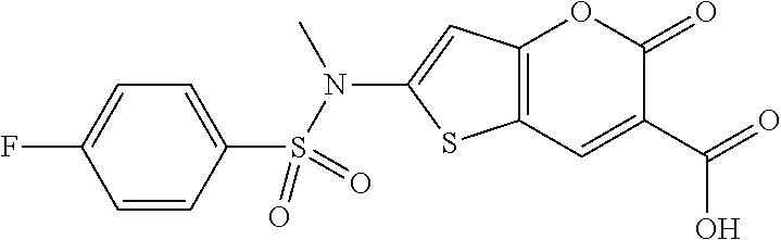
C12=C(C=C(C(O)=O)C(=O)O1)SC(N(S(C1=CC=C(F)C=C1)(=O)=O)C)=C2
